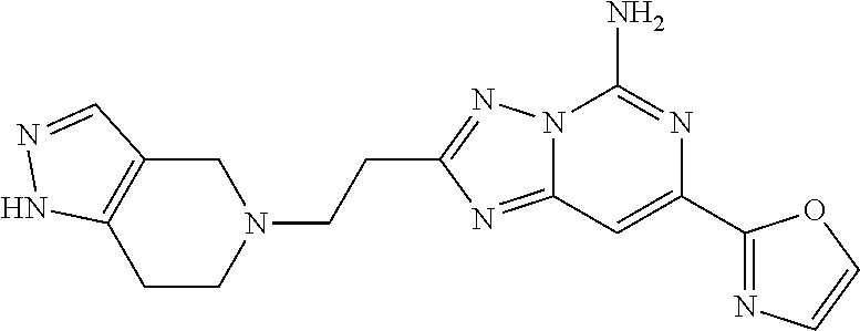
C12=NC(CCN3CC4=C(CC3)NN=C4)=NN1C(N)=NC(C1=NC=CO1)=C2
